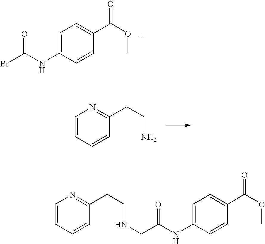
C1=C(NC(=O)Br)C=CC(C(=O)OC)=C1.C1=CC=CC(CCN)=N1.C1=CC=CC(CCNCC(NC2=CC=C(C(=O)OC)C=C2)=O)=N1
